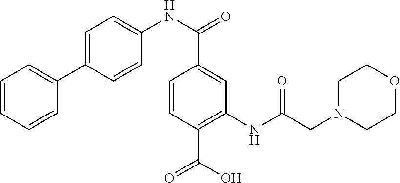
C1=CC=CC(C2=CC=C(NC(=O)C3=CC(NC(CN4CCOCC4)=O)=C(C(=O)O)C=C3)C=C2)=C1
